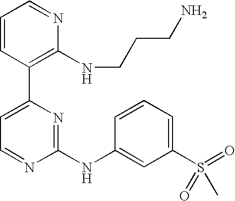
C1=CC(C2=CC=NC(NC3=CC(S(C)(=O)=O)=CC=C3)=N2)=C(NCCCN)N=C1
